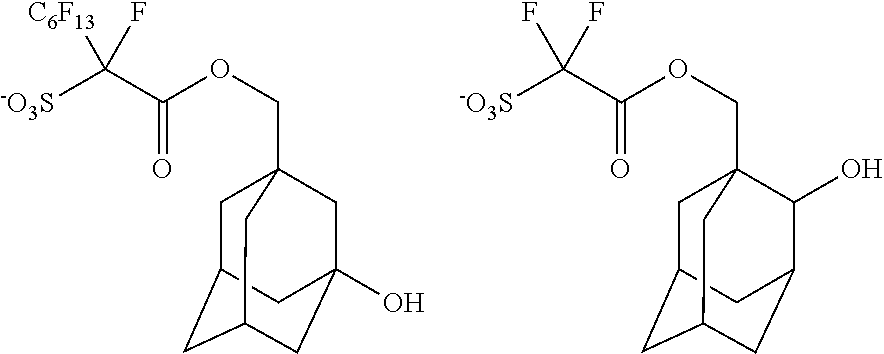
[-O3S]C(C(OCC12CC3CC(CC(O)(C1)C3)C2)=O)([C6F13])F.[-O3S]C(C(OCC12CC3CC(CC(C1O)C3)C2)=O)(F)F
